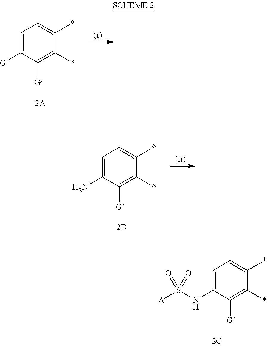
C1=C([G])C([G])=C(*)C(*)=C1.C1=C(N)C([G])=C(*)C(*)=C1.C1=C(NS([A])(=O)=O)C([G])=C(*)C(*)=C1
